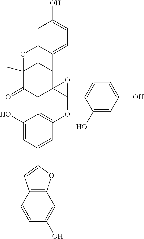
C1=CC(O)=CC2=C1C=C(C1=CC3=C(C(O)=C1)C1C4(C(C5=CC=C(O)C=C5O)(O3)O4)C3CC(C)(C1=O)OC1=CC(O)=CC=C31)O2
